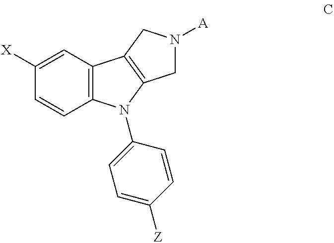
C1([X])=CC2=C(C=C1)N(C1=CC=C([Z])C=C1)C1=C2CN([A])C1
